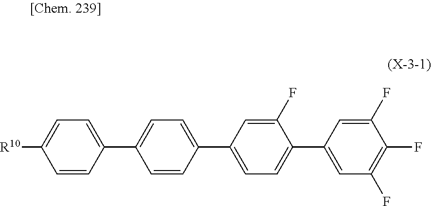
C1([R10])=CC=C(C2=CC=C(C3=CC=C(C4=CC(F)=C(F)C(F)=C4)C(F)=C3)C=C2)C=C1
